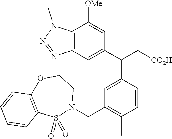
N1(CC2=C(C)C=CC(C(C3=CC4=C(C([OMe])=C3)N(C)N=N4)C[CO2H])=C2)CCOC2=C(S1(=O)=O)C=CC=C2
